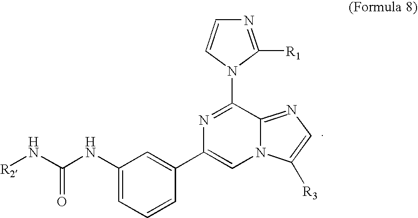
C1=CC(C2=CN3C(=NC=C3[R3])C(N3C=CN=C3[R1])=N2)=CC(NC(N[R2])=O)=C1
